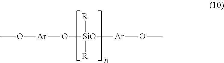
O([Ar]O[SiO]([R])([R])[Ar]OC)C
